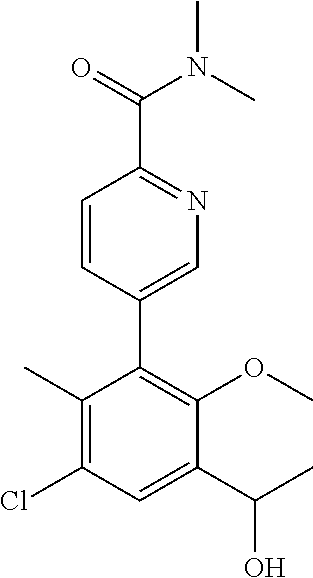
C1(C)=C(Cl)C=C(C(C)O)C(OC)=C1C1=CN=C(C(=O)N(C)C)C=C1
